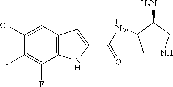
C12=C(C=C(Cl)C(F)=C1F)C=C(C(=O)NC1CNCC1N)N2
